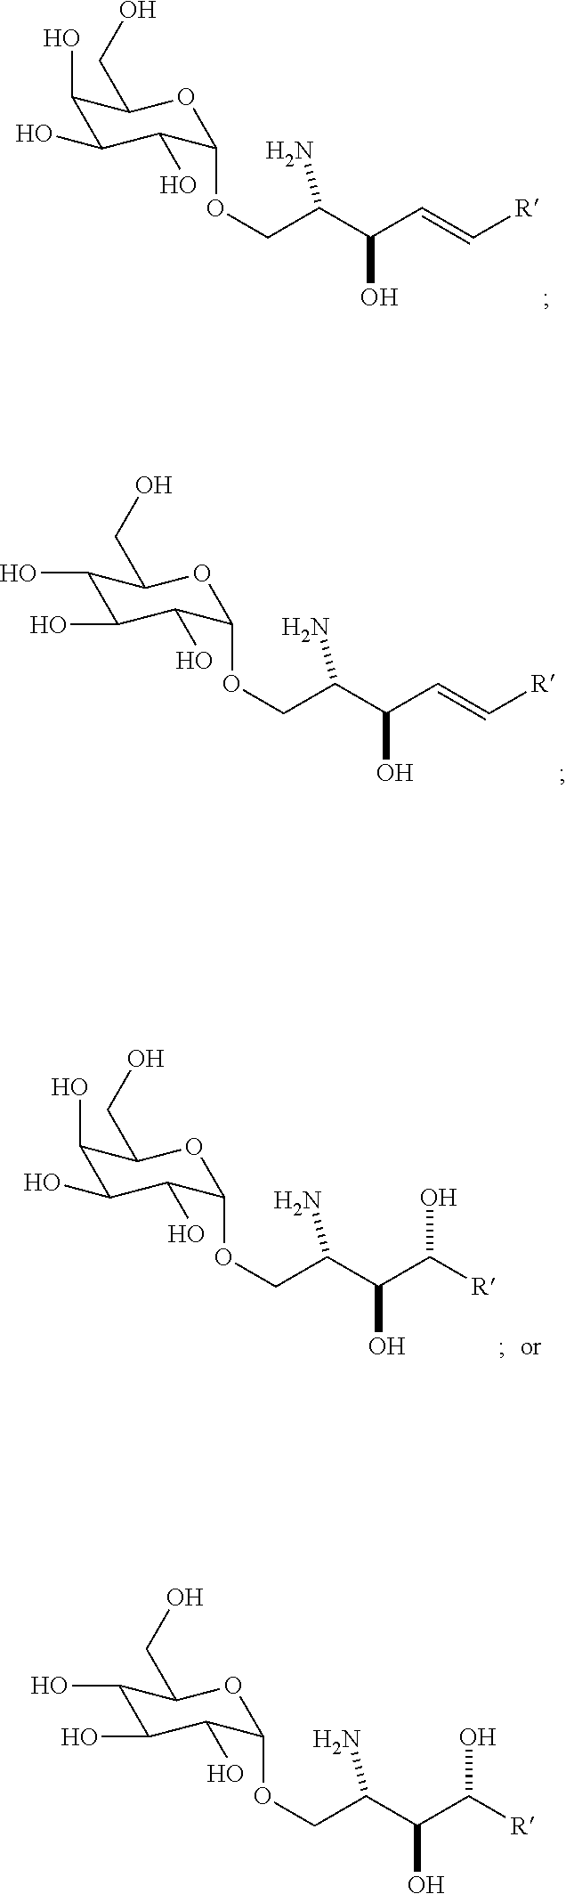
C1(O)C(O)C(O)C(OCC(C(C=C[R])O)N)OC1CO.C1(O)C(O)C(O)C(OCC(C(C=C[R])O)N)OC1CO.C1(O)C(O)C(O)C(OCC(C(C([R])O)O)N)OC1CO.C1(O)C(O)C(O)C(OCC(C(C([R])O)O)N)OC1CO
